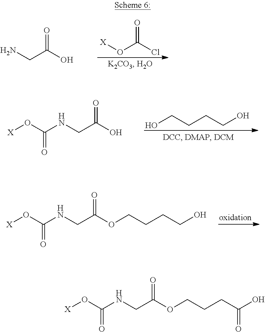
[X]OC(Cl)=O.C(C(O)=O)N.OCCCCO.[X]OC(NCC(O)=O)=O.[X]OC(NCC(OCCCCO)=O)=O.[X]OC(NCC(OCCCC(O)=O)=O)=O
